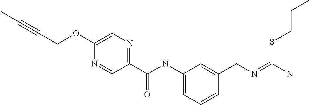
C1=C(OCC#CC)N=CC(C(NC2=CC=CC(CN=C(N)SCCC)=C2)=O)=N1
